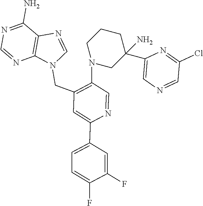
N1=CN(CC2=C(N3CC(N)(C4=CN=CC(Cl)=N4)CCC3)C=NC(C3=CC=C(F)C(F)=C3)=C2)C2=C1C(N)=NC=N2
